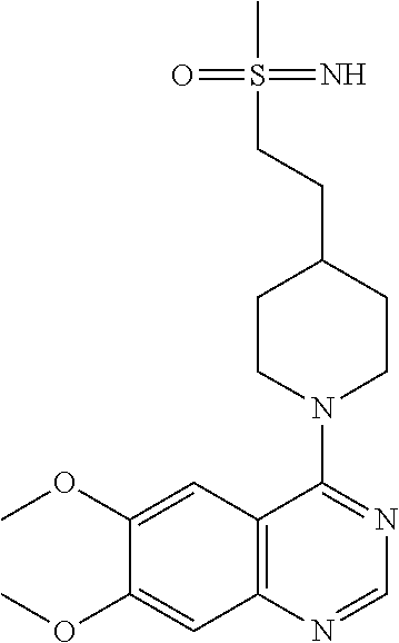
C12=C(N=CN=C1N1CCC(CCS(C)(=N)=O)CC1)C=C(OC)C(OC)=C2
